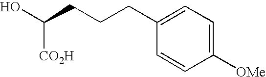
C1(CCCC(O)[CO2H])=CC=C([OMe])C=C1
